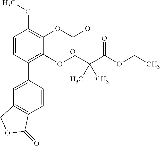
C1=CC(C2=CC3=C(C=C2)C(=O)OC3)=C(OCC(C(OCC)=O)(C)C)C(OC(O)O)=C1OC
